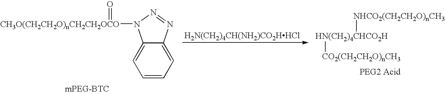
C1=CC=C2C(=C1)N([CH3O(CH2CH2O)nCH2CH2OCO]=O)N=N2.[H2N(CH2)4CH(NH2)CO2HHCl].[NHCO2(CH2CH2O)nCH3][HN(CH2)4CHCO2H][CO2(CH2CH2O)nCH3]
